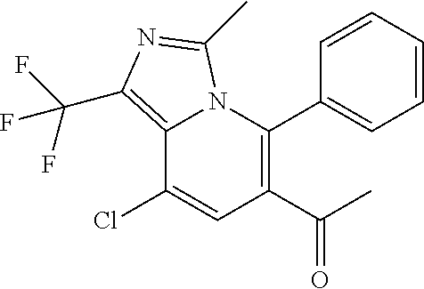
C12=C(C(F)(F)F)N=C(C)N1C(C1=CC=CC=C1)=C(C(=O)C)C=C2Cl
